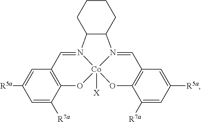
C12=C(C=C([R5a])C=C1[R7a])C=N1[Co]3([X])(O2)N(=CC2=C(C([R7a])=CC([R5a])=C2)O3)C2C1CCCC2
